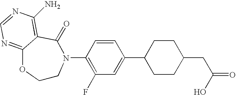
C1CN(C2=C(F)C=C(C3CCC(CC(=O)O)CC3)C=C2)C(=O)C2=C(N)N=CN=C2O1
